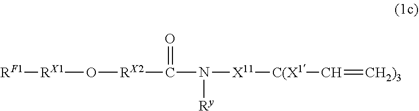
[RF1][RX1]O[RX2]C(=O)N([X11][C(X1]C=[CH2)3])[Ry]
